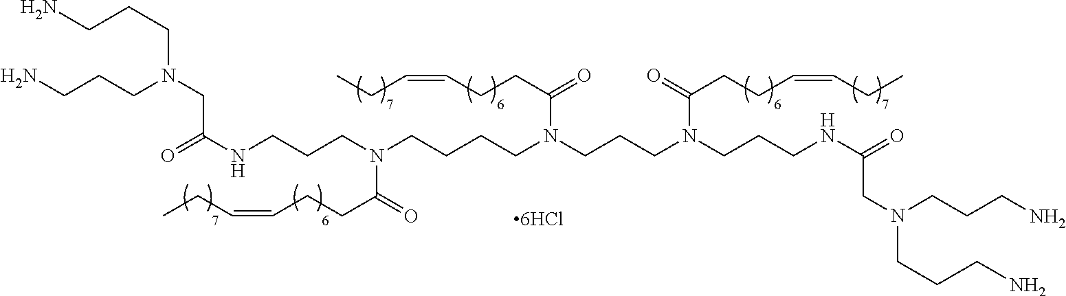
C(NCCCN(CCCCN(CCCN(CCCNC(CN(CCCN)CCCN)=O)C(=O)CCC=CCC)C(CCC=CCC)=O)C(=O)CCC=CCC)(=O)CN(CCCN)CCCN
